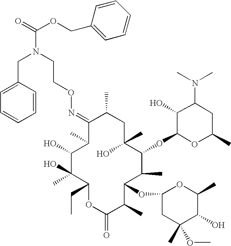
C1(=NOCCN(CC2=CC=CC=C2)C(OCC2=CC=CC=C2)=O)C(C)C(O)C(O)(C)C(CC)OC(=O)C(C)C(OC2CC(C)(OC)C(O)C(C)O2)C(C)C(OC2OC(C)CC(N(C)C)C2O)C(C)(O)CC1C
